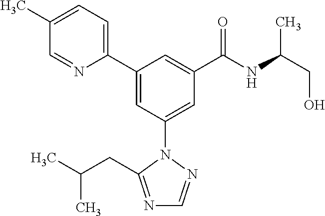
C1(C2=CC(N3N=CN=C3CC(C)C)=CC(C(NC(CO)C)=O)=C2)=CC=C(C)C=N1
